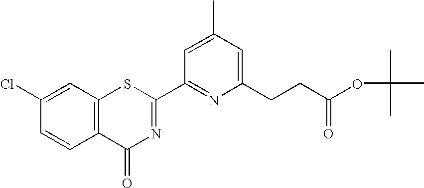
C1=C(C)C=C(CCC(=O)OC(C)(C)C)N=C1C1=NC(=O)C2=C(S1)C=C(Cl)C=C2
